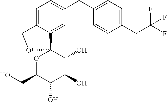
C1=C2C(=CC(CC3=CC=C(CC(F)(F)F)C=C3)=C1)C1(OC(CO)C(O)C(O)C1O)OC2
